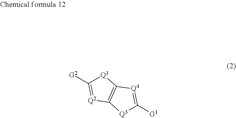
[G2]C1=[Q2]C2=C([Q1]1)[Q4]=C([G1])[Q3]2
